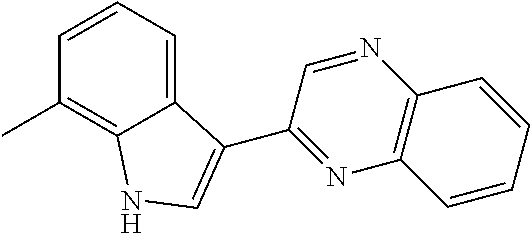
C12=CC=CC(C)=C1NC=C2C1=NC2=C(N=C1)C=CC=C2
